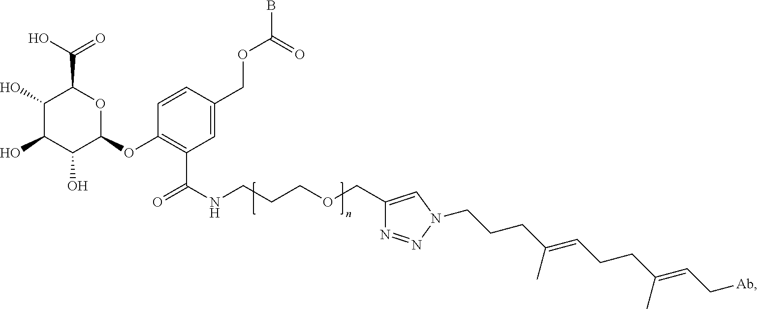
C1(O)C(O)C(O)C(OC2=C(C(=O)NCCCOCC3=CN(CCCC(=CCCC(=CC[Ab])C)C)N=N3)C=C(COC(=O)B)C=C2)OC1C(O)=O
